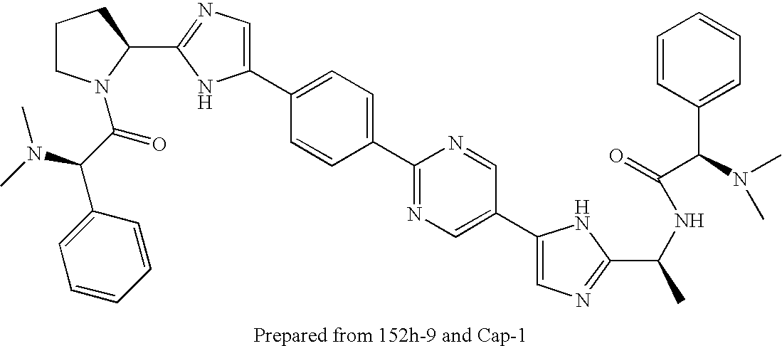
C1(C2=CC=C(C3=NC=C(C4=CN=C(C(C)NC(=O)C(C5=CC=CC=C5)N(C)C)N4)C=N3)C=C2)=CN=C(C2N(C(C(N(C)C)C3=CC=CC=C3)=O)CCC2)N1
